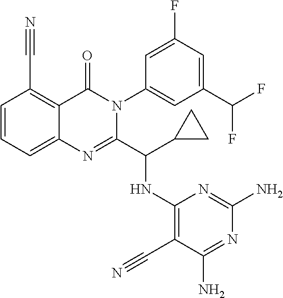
C1=CC=C2C(=C1C#N)C(=O)N(C1=CC(C(F)F)=CC(F)=C1)C(C(NC1=C(C#N)C(N)=NC(N)=N1)C1CC1)=N2
